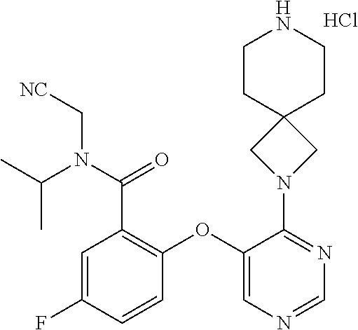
C1=C(F)C=CC(OC2=CN=CN=C2N2CC3(C2)CCNCC3)=C1C(N(C[NC])C(C)C)=O.Cl
